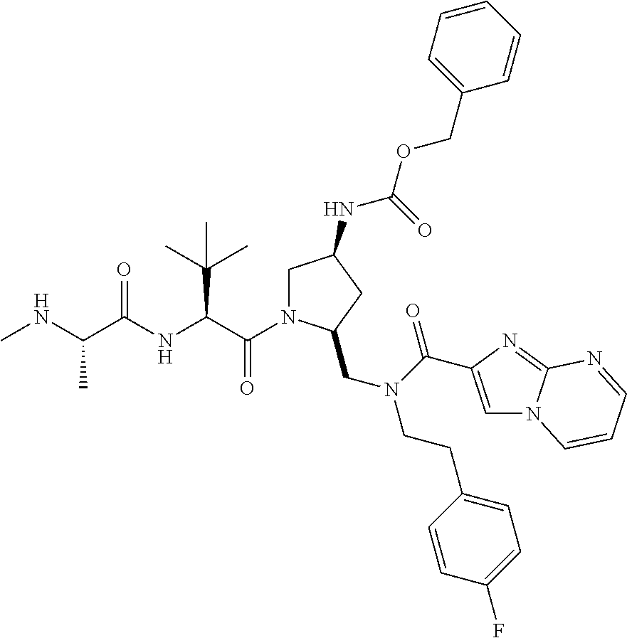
CNC(C(NC(C(=O)N1CC(NC(=O)OCC2=CC=CC=C2)CC1CN(C(=O)C1=CN2C(=N1)N=CC=C2)CCC1=CC=C(F)C=C1)C(C)(C)C)=O)C
